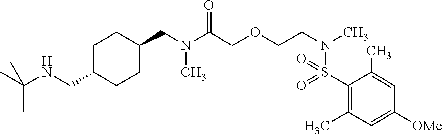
C(N(C(COCCN(C)S(=O)(=O)C1=C(C)C=C([OMe])C=C1C)=O)C)C1CCC(CNC(C)(C)C)CC1
